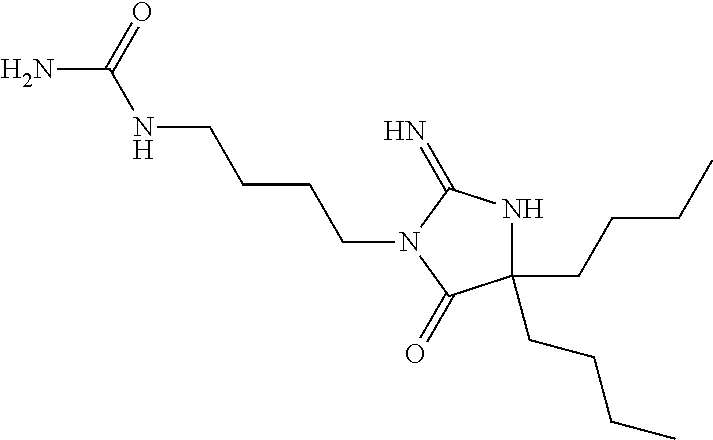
C(NCCCCN1C(=O)C(CCCC)(CCCC)NC1=N)(N)=O
